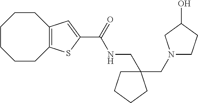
C1CCCC2=C(CC1)C=C(C(NCC1(CN3CCC(O)C3)CCCC1)=O)S2
